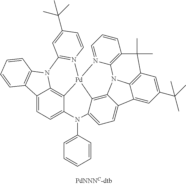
C12=CC=C3C4=C1N(C1=N([Pd]45N4=CC=CC6=C4N4C7=C(C=C(C(C)(C)C)C=C7C7=CC=C(N3C3=CC=CC=C3)C5=C47)C6(C)C)C=CC(C(C)(C)C)=C1)C1=C2C=CC=C1
